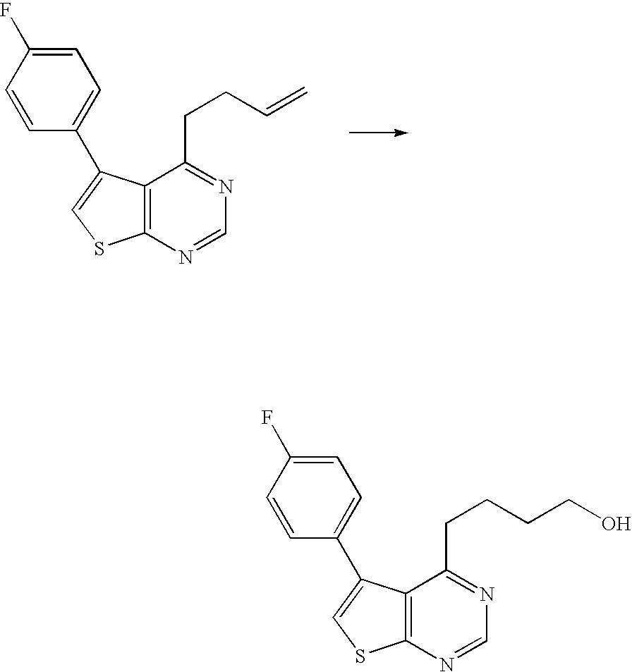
C12=C(N=CN=C1CCCCO)SC=C2C1=CC=C(F)C=C1.C12=C(N=CN=C1CCC=C)SC=C2C1=CC=C(F)C=C1
